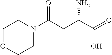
C1OCCN(C(CC(C(=O)O)N)=O)C1
